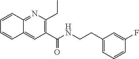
C1=C(F)C=CC=C1CCNC(C1=C(CC)N=C2C(=C1)C=CC=C2)=O
